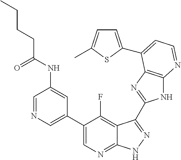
C1=NC=C(C2=CN=C3C(=C2F)C(C2=NC4=C(N2)N=CC=C4C2=CC=C(C)S2)=NN3)C=C1NC(CCCC)=O
